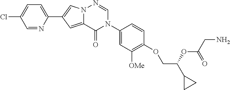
C1=NC(C2=CN3C(=C2)C(=O)N(C2=CC([OMe])=C(OCC(C4CC4)OC(=O)CN)C=C2)C=N3)=CC=C1Cl
